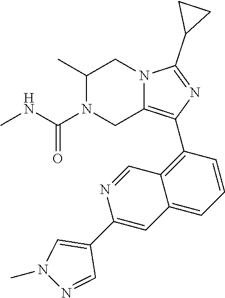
C1(C)N(C(NC)=O)CC2=C(C3=C4C(=CC=C3)C=C(C3=CN(C)N=C3)N=C4)N=C(C3CC3)N2C1
